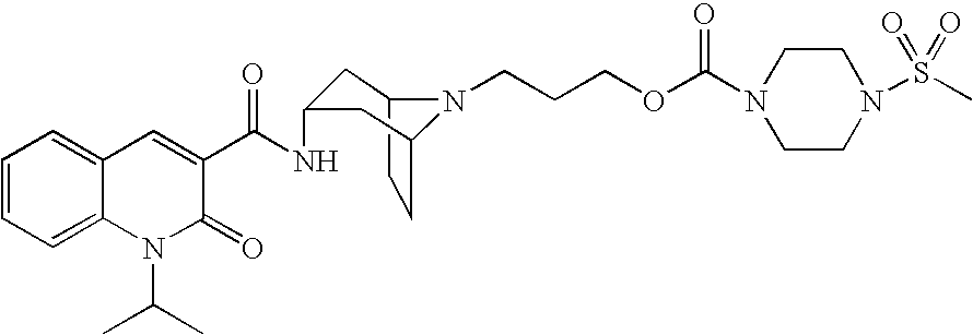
C12CCC(CC(NC(C3=CC4=CC=CC=C4N(C(C)C)C3=O)=O)C1)N2CCCOC(N1CCN(S(C)(=O)=O)CC1)=O
